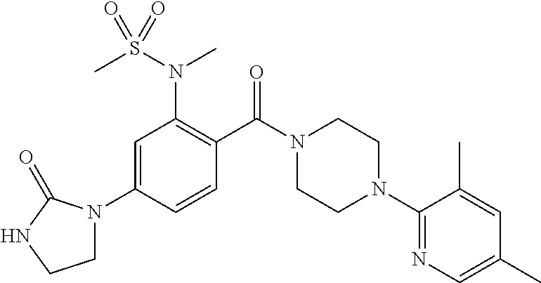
C1N(C2=CC(N(S(C)(=O)=O)C)=C(C(N3CCN(C4=NC=C(C)C=C4C)CC3)=O)C=C2)C(=O)NC1
